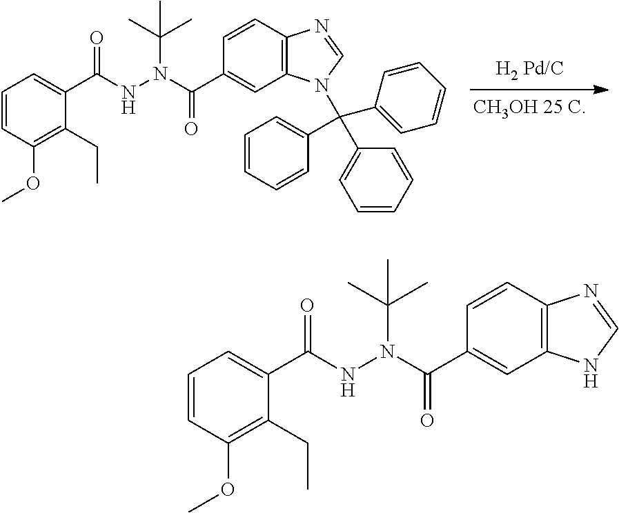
C1=CC(OC)=C(CC)C(C(NN(C(C2=CC3=C(C=C2)N=CN3C(C2=CC=CC=C2)(C2=CC=CC=C2)C2=CC=CC=C2)=O)C(C)(C)C)=O)=C1.C1=CC(OC)=C(CC)C(C(NN(C(C2=CC3=C(C=C2)N=CN3)=O)C(C)(C)C)=O)=C1
